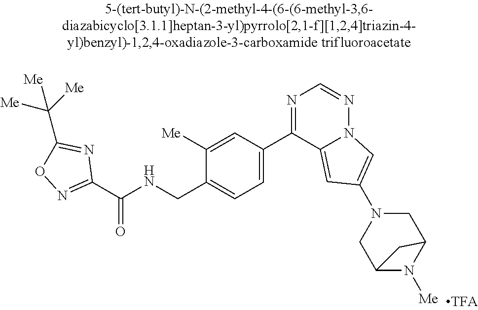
C1(C(NCC2=CC=C(C3=NC=NN4C3=CC(N3CC5N([Me])C(C3)C5)=C4)C=C2[Me])=O)=NOC(C([Me])([Me])[Me])=N1
